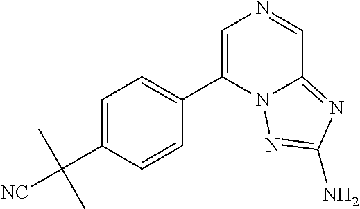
C1(C([NC])(C)C)=CC=C(C2=CN=CC3=NC(N)=NN23)C=C1
